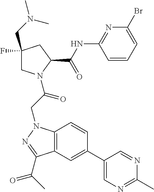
C12=C(N(CC(=O)N3CC(F)(CN(C)C)CC3C(NC3=NC(Br)=CC=C3)=O)N=C1C(=O)C)C=CC(C1=CN=C(C)N=C1)=C2
